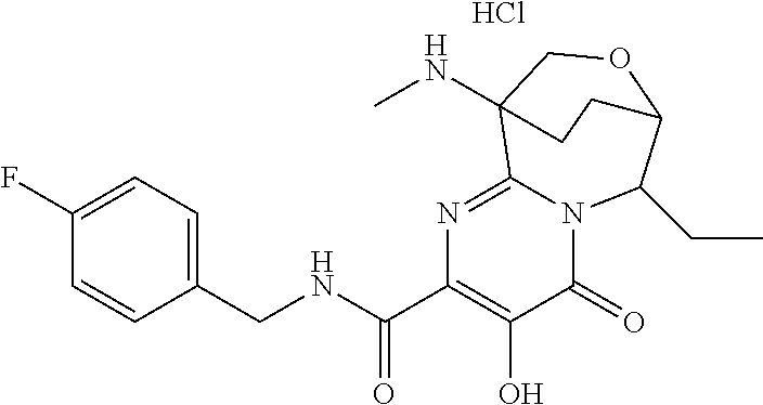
C12=NC(C(NCC3=CC=C(F)C=C3)=O)=C(O)C(=O)N1C(CC)C1OCC2(NC)CC1.Cl
